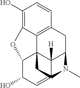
C12=C(O)C=CC3=C1C14C5([H])C(C3)N(C)C5(=CC(O)C1O2)C4
